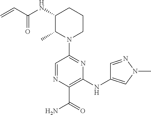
C(C(=O)NC1C(C)N(C2=NC(NC3=CN(C)N=C3)=C(C(N)=O)N=C2)CCC1)=C
